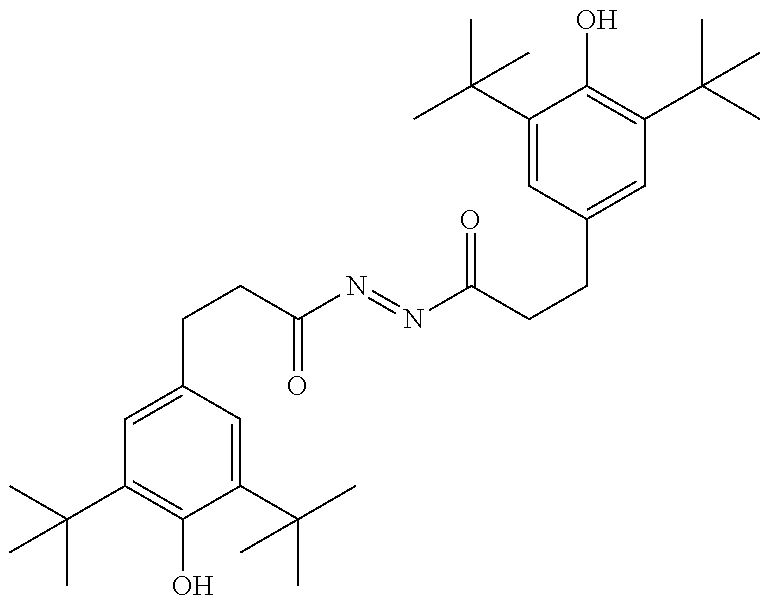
CC(C1=C(O)C(C(C)(C)C)=CC(CCC(=O)N=NC(=O)CCC2=CC(C(C)(C)C)=C(O)C(C(C)(C)C)=C2)=C1)(C)C
